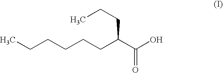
CCCCCCC(C(O)=O)CCC
